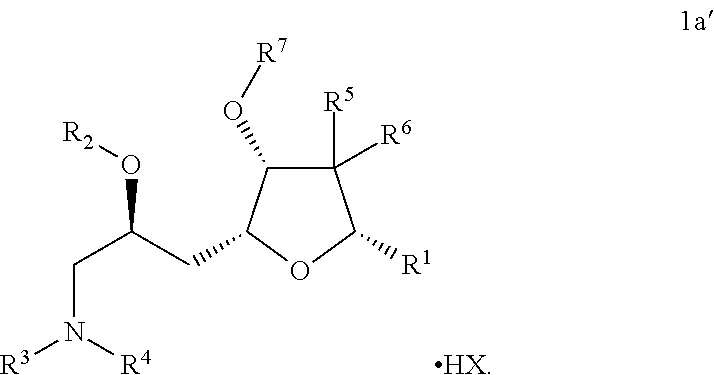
C1([R5])([R6])C(O[R7])C(CC(CN([R3])[R4])O[R2])OC1[R1].[HX]
